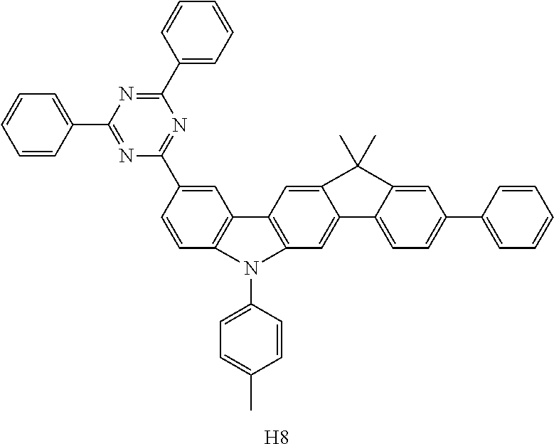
C1=C(C2=NC(C3=CC=CC=C3)=NC(C3=CC=CC=C3)=N2)C=CC2=C1C1=C(C=C3C4=CC=C(C5=CC=CC=C5)C=C4C(C)(C)C3=C1)N2C1=CC=C(C)C=C1.[H8]
